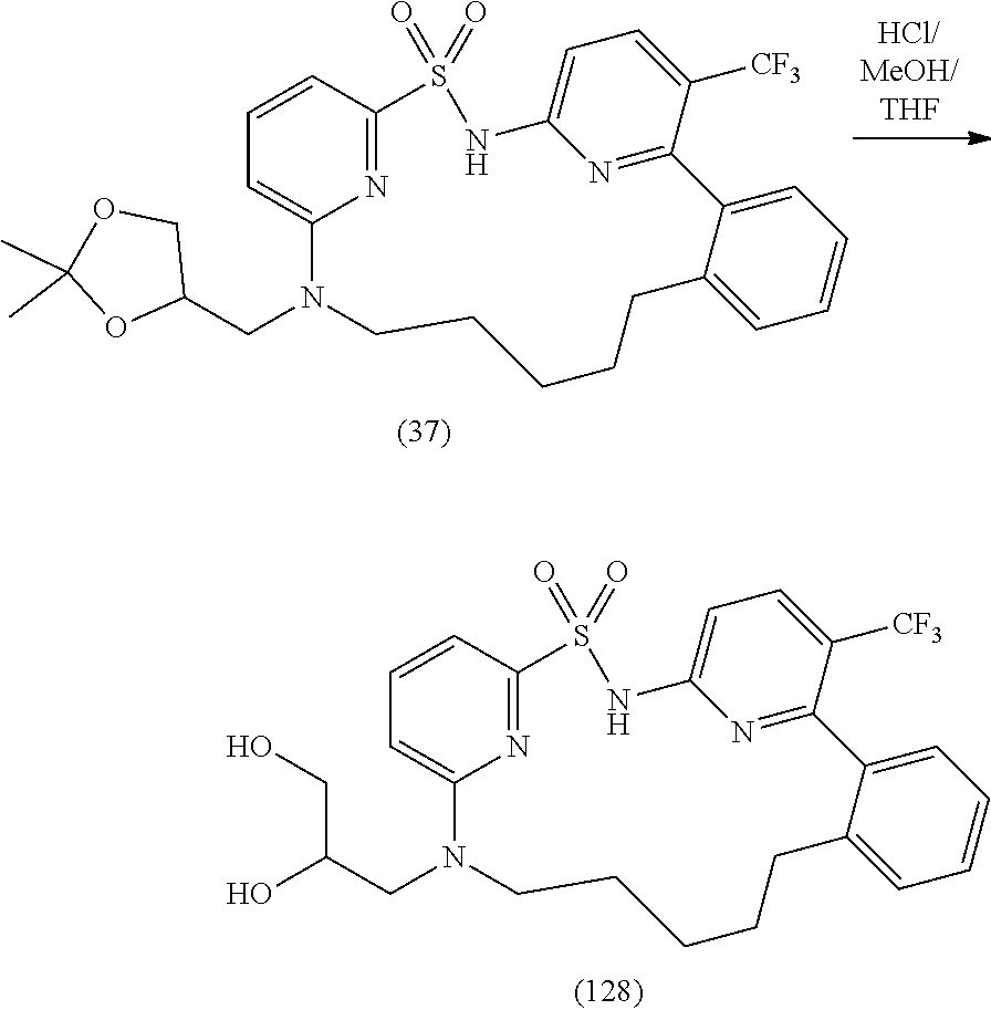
C1(CN2CCCCCC3=CC=CC=C3C3=NC(=CC=C3[CF3])NS(=O)(=O)C3=NC2=CC=C3)COC(C)(C)O1.C(CN1CCCCCC2=CC=CC=C2C2=NC(=CC=C2[CF3])NS(=O)(=O)C2=NC1=CC=C2)(O)CO
